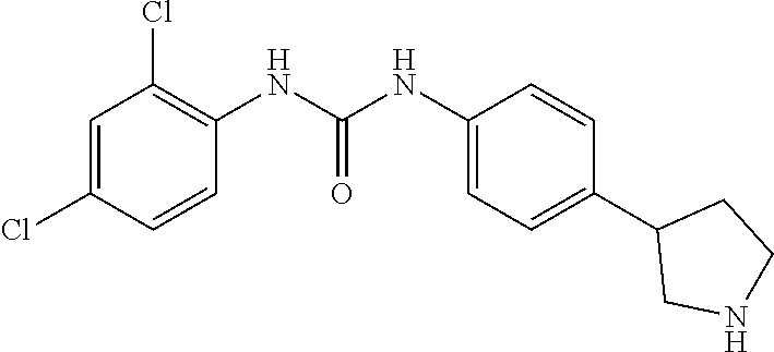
C1=C(Cl)C=CC(NC(NC2=CC=C(C3CNCC3)C=C2)=O)=C1Cl
